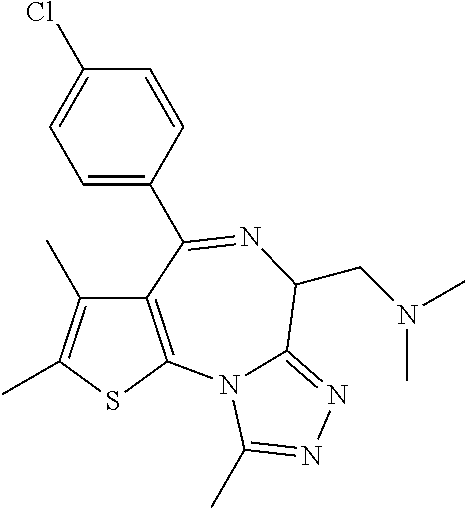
C12=C(SC(C)=C1C)N1C(=NN=C1C)C(CN(C)C)N=C2C1=CC=C(Cl)C=C1
